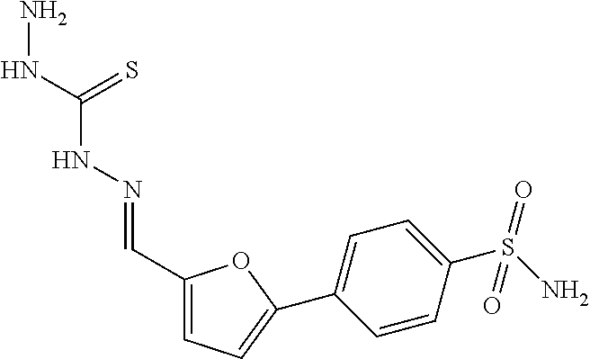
C1(C=NNC(NN)=S)=CC=C(C2=CC=C(S(N)(=O)=O)C=C2)O1
